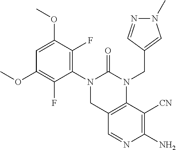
C1=C(OC)C(F)=C(N2CC3=C(N(CC4=CN(C)N=C4)C2=O)C([CN])=C(N)N=C3)C(F)=C1OC
